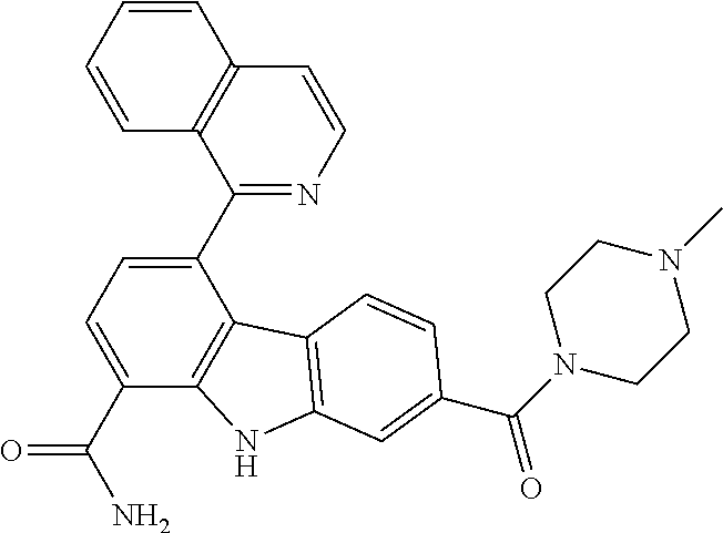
C1=CC=CC2=C1C(C1=CC=C(C(N)=O)C3=C1C1=C(N3)C=C(C(N3CCN(C)CC3)=O)C=C1)=NC=C2
